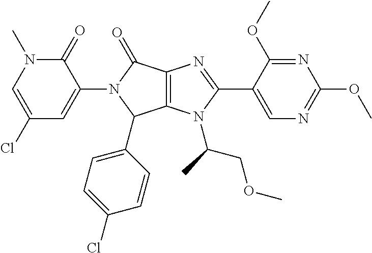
C12=C(N(C(C)COC)C(C3=CN=C(OC)N=C3OC)=N1)C(C1=CC=C(Cl)C=C1)N(C1=CC(Cl)=CN(C)C1=O)C2=O
